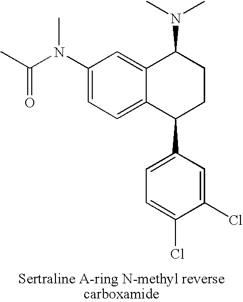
C1(N(C(C)=O)C)=CC=C2C(=C1)C(N(C)C)CCC2C1=CC=C(Cl)C(Cl)=C1
